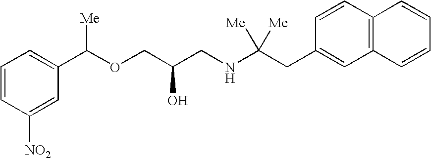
C1=CC([NO2])=CC(C(OCC(CNC(CC2=CC3=C(C=C2)C=CC=C3)([Me])[Me])O)[Me])=C1
